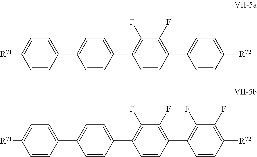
C1=C([R71])C=CC(C2=CC=C(C3=C(F)C(F)=C(C4=CC=C([R72])C=C4)C=C3)C=C2)=C1.C1=C([R71])C=CC(C2=CC=C(C3=C(F)C(F)=C(C4=C(F)C(F)=C([R72])C=C4)C=C3)C=C2)=C1
